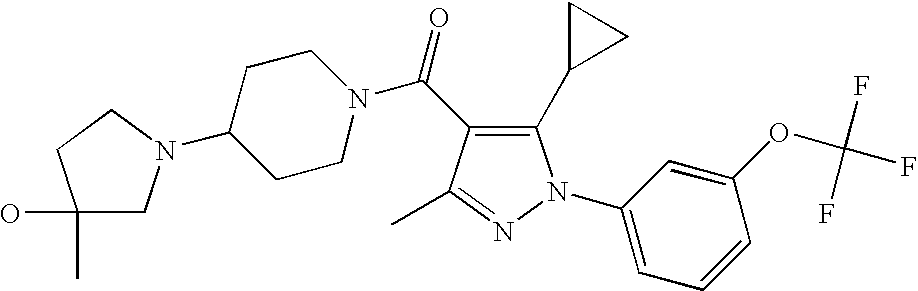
C(=O)(N1CCC(N2CC(C)(O)CC2)CC1)C1=C(C2CC2)N(C2=CC=CC(OC(F)(F)F)=C2)N=C1C
